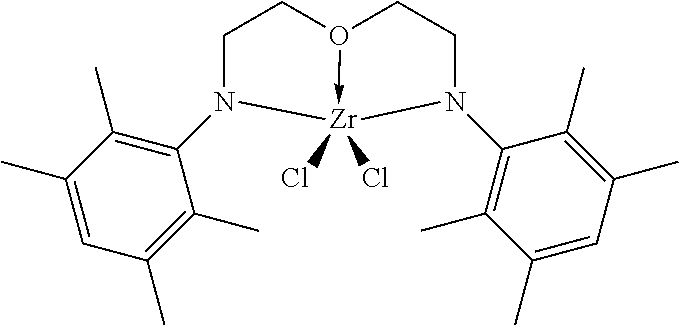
C1CO2->[Zr](Cl)(Cl)(N1C1=C(C)C(C)=CC(C)=C1C)N(C1=C(C)C(C)=CC(C)=C1C)CC2
